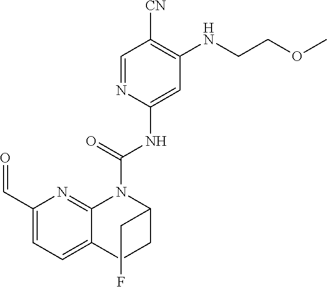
C1(C=O)=CC=C2C(=N1)N(C(NC1=CC(NCCOC)=C([CN])C=N1)=O)C(CF)CC2
